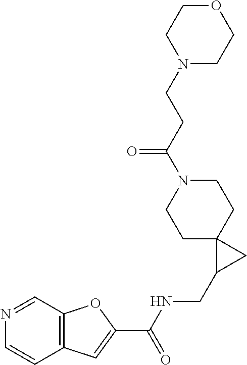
C1C2(CCN(C(CCN3CCOCC3)=O)C1)C(CNC(C1=CC3=C(O1)C=NC=C3)=O)C2
